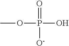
COP(=O)([O-])O
